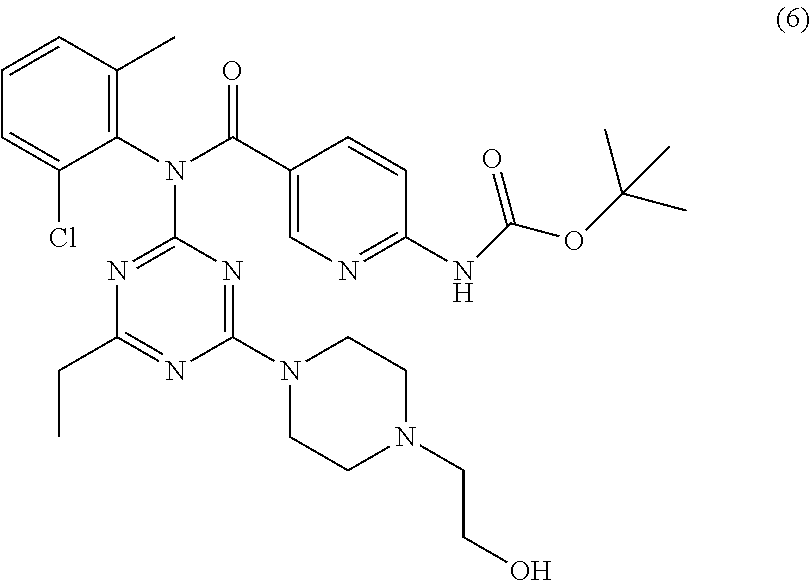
C1(C(N(C2=C(C)C=CC=C2Cl)C2=NC(CC)=NC(N3CCN(CCO)CC3)=N2)=O)=CN=C(NC(OC(C)(C)C)=O)C=C1
